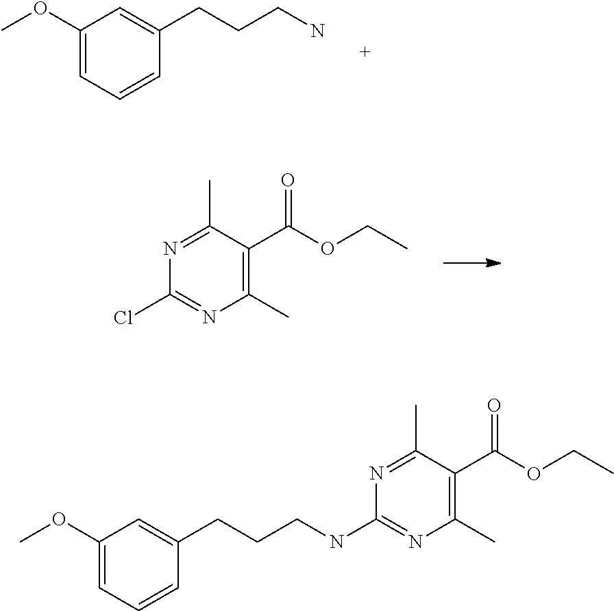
C1(OC)=CC=CC(CCCN)=C1.N1=C(C)C(C(OCC)=O)=C(C)N=C1Cl.N1=C(C)C(C(OCC)=O)=C(C)N=C1NCCCC1=CC(OC)=CC=C1
